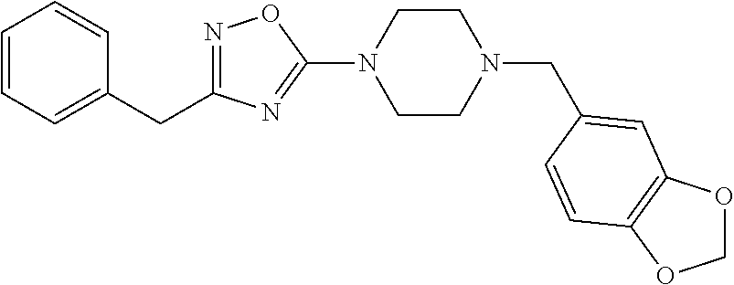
N1=C(CC2=CC=CC=C2)N=C(N2CCN(CC3=CC4=C(OCO4)C=C3)CC2)O1
